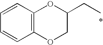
C1=CC2=C(C=C1)OCC(CC)O2
